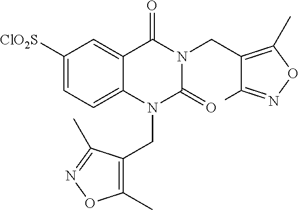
C1([ClO2S])=CC=C2C(=C1)C(=O)N(CC1=C(C)ON=C1C)C(=O)N2CC1=C(C)ON=C1C
